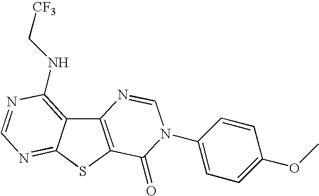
C12=C(SC3=NC=NC(NC[CF3])=C13)C(=O)N(C1=CC=C(OC)C=C1)C=N2
